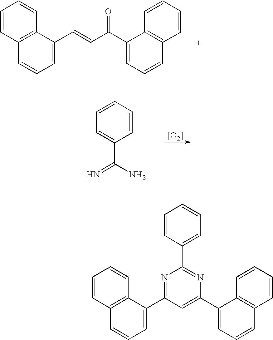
C1=C(C=CC(=O)C2=CC=CC3=C2C=CC=C3)C2=C(C=C1)C=CC=C2.C1=CC=C(C(=N)N)C=C1.[[O2]].C1=CC=C(C2=NC(C3=CC=CC4=C3C=CC=C4)=CC(C3=CC=CC4=C3C=CC=C4)=N2)C=C1
